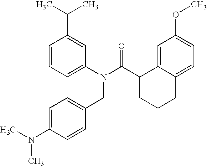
C1=CC=C(N(C(C2CCCC3=CC=C(OC)C=C23)=O)CC2=CC=C(N(C)C)C=C2)C=C1C(C)C
